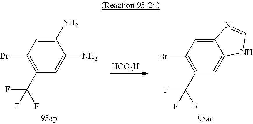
C1(N)=CC(Br)=C(C(F)(F)F)C=C1N.[HCO2H].C12=CC(Br)=C(C(F)(F)F)C=C1NC=N2
